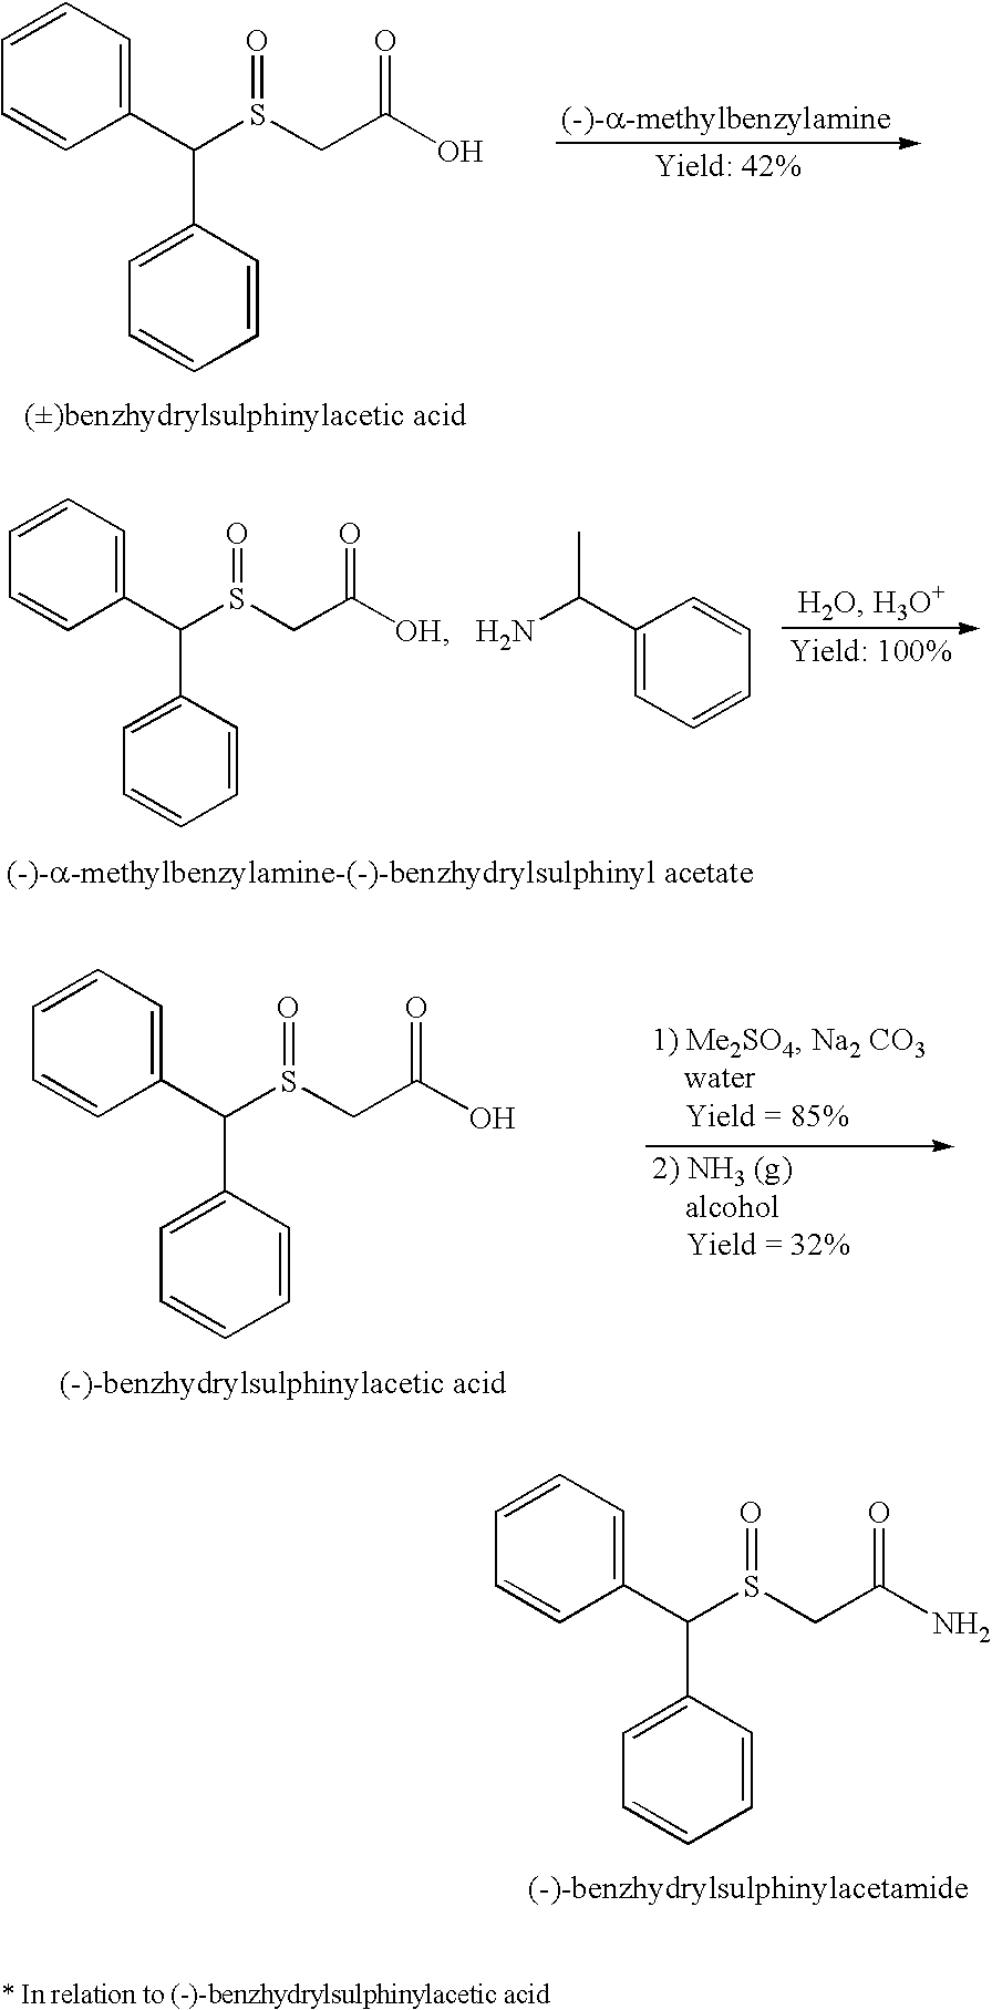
C1(C(S(CC([OH])=O)=O)C2=CC=CC=C2)=CC=CC=C1.NC(C1=CC=CC=C1)C.C1(C(S(CC(O)=O)=O)C2=CC=CC=C2)=CC=CC=C1.C1(C(S(CC(O)=O)=O)C2=CC=CC=C2)=CC=CC=C1.C1(C(S(CC(N)=O)=O)C2=CC=CC=C2)=CC=CC=C1
